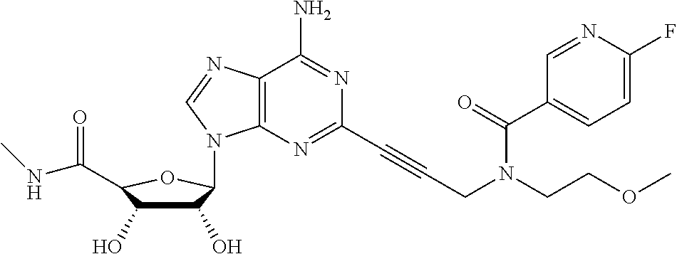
C12=C(N=C(C#CCN(CCOC)C(C3=CC=C(F)N=C3)=O)N=C1N)N(C1C(O)C(O)C(C(=O)NC)O1)C=N2
